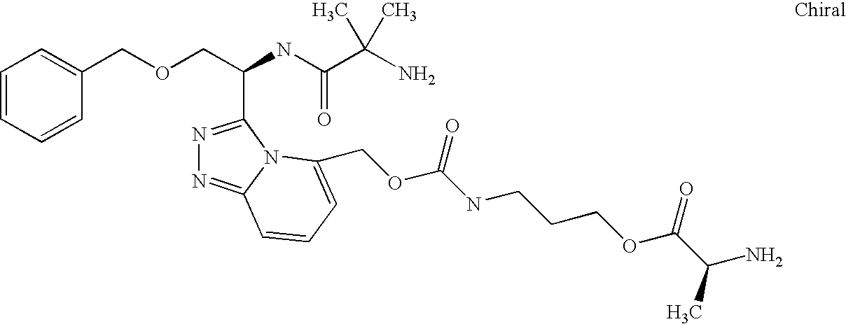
N1=C(C(COCC2=CC=CC=C2)NC(C(N)(C)C)=O)N2C(=N1)C=CC=C2COC(NCCCOC(C(N)C)=O)=O
